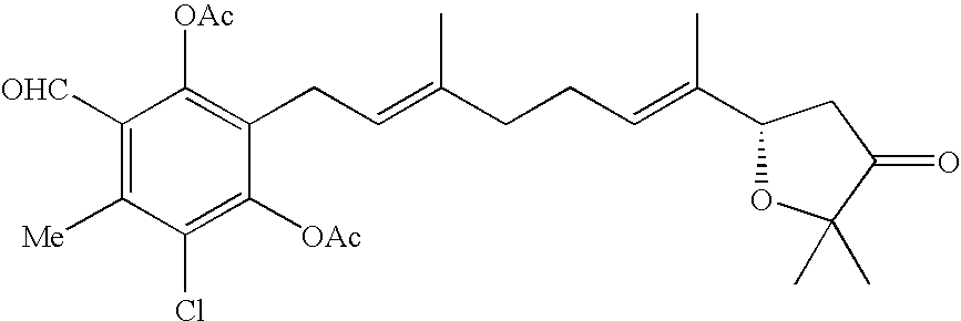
C1([OHC])=C([Me])C(Cl)=C([OAc])C(CC=C(CCC=C(C)C2OC(C)(C)C(=O)C2)C)=C1[OAc]
